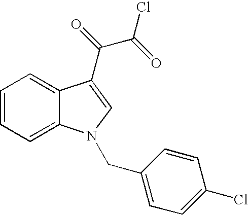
C1=C2C(=CC=C1)C(C(C(Cl)=O)=O)=CN2CC1=CC=C(Cl)C=C1
